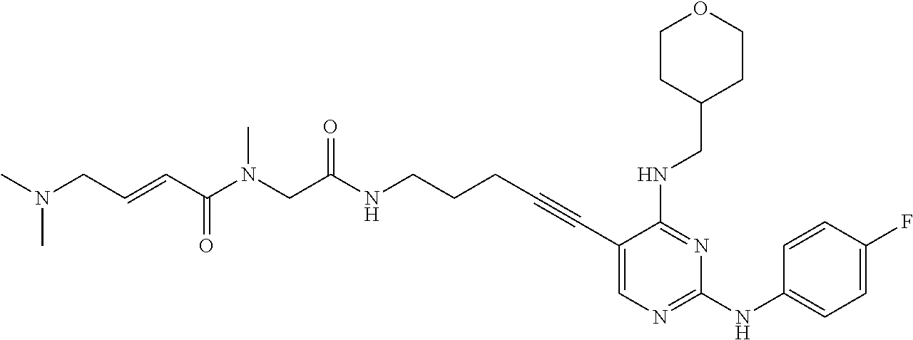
C1(C#CCCCNC(CN(C(C=CCN(C)C)=O)C)=O)=CN=C(NC2=CC=C(F)C=C2)N=C1NCC1CCOCC1
